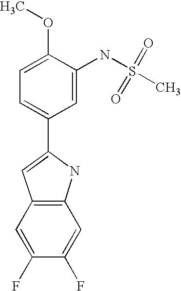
C1=C(C2=CC3=C(N2)C=C(F)C(F)=C3)C=C(NS(C)(=O)=O)C(OC)=C1
